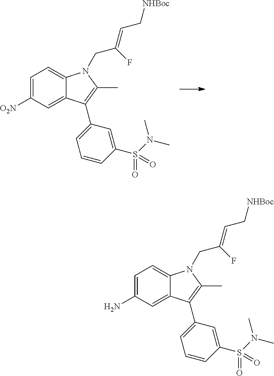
C1=C([O2N])C=C2C(=C1)N(CC(F)=CC[NHBoc])C(C)=C2C1=CC=CC(S(N(C)C)(=O)=O)=C1.C1=C(N)C=C2C(=C1)N(CC(F)=CC[NHBoc])C(C)=C2C1=CC=CC(S(N(C)C)(=O)=O)=C1
